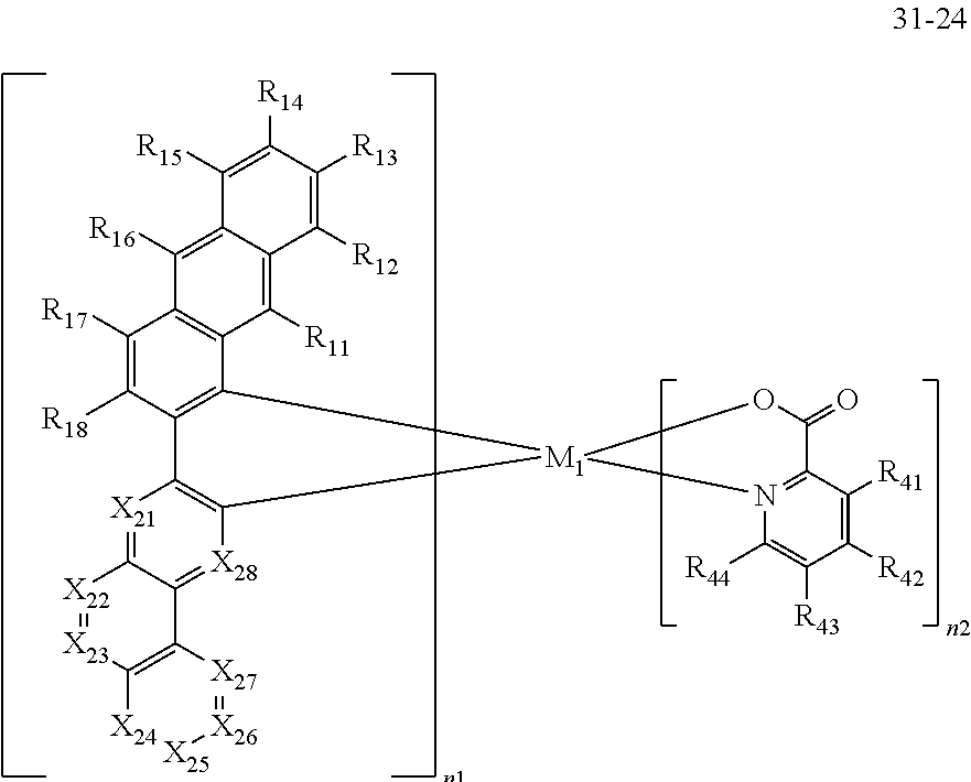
N12=C(C([R41])=C([R42])C([R43])=C1[R44])C(=O)O[M1]21C2=C(C([R18])=C([R17])C3=C2C([R11])=C2C(=C3[R16])C([R15])=C([R14])C([R13])=C2[R12])C2=C1[X28]=C1C(=[X21]2)[X22]=[X23]C2=C1[X27]=[X26][X25]=[X24]2
